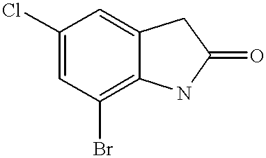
C1(Cl)=CC(Br)=C2C(=C1)CC(=O)N2
